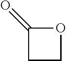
C1COC1=O
